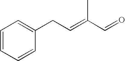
C1=CC=CC(CC=C(C=O)C)=C1
